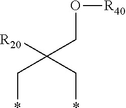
O(CC([R20])(C*)C*)[R40]
